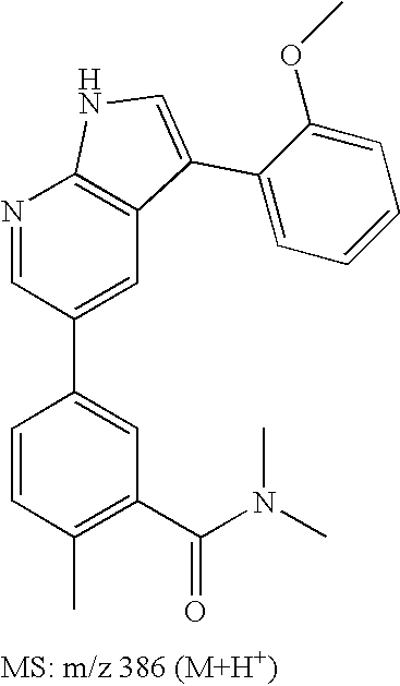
N1=CC(C2=CC(C(N(C)C)=O)=C(C)C=C2)=CC2=C1NC=C2C1=CC=CC=C1OC
